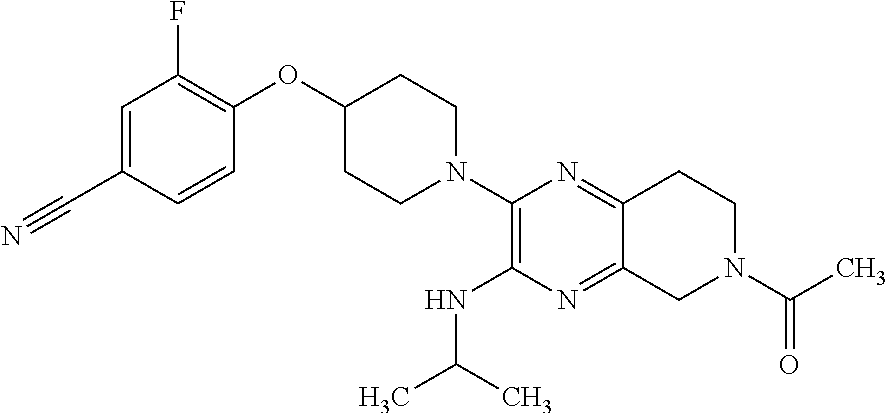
C1=C(C#N)C=CC(OC2CCN(C3=C(NC(C)C)N=C4C(=N3)CCN(C(C)=O)C4)CC2)=C1F
